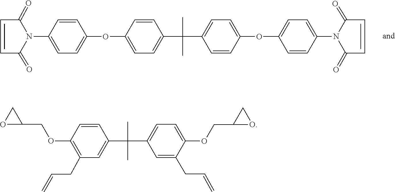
C1(=O)C=CC(=O)N1C1=CC=C(OC2=CC=C(C(C)(C)C3=CC=C(OC4=CC=C(N5C(=O)C=CC5=O)C=C4)C=C3)C=C2)C=C1.C1(OCC2CO2)=C(CC=C)C=C(C(C)(C)C2=CC=C(OCC3CO3)C(CC=C)=C2)C=C1
